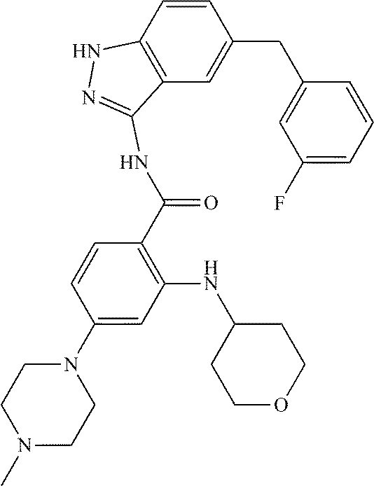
C1(F)=CC=CC(CC2=CC3=C(C=C2)NN=C3NC(C2=C(NC3CCOCC3)C=C(N3CCN(C)CC3)C=C2)=O)=C1
